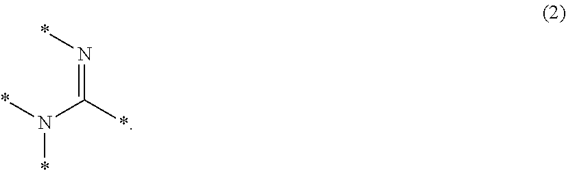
*N(C(=N*)*)*
